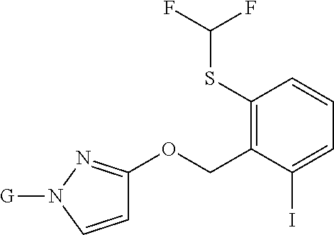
C1(SC(F)F)=C(COC2=NN([G])C=C2)C(I)=CC=C1
